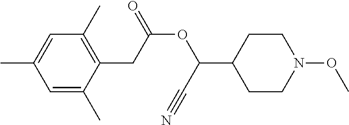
C1=C(C)C(CC(OC(C#N)C2CCN(OC)CC2)=O)=C(C)C=C1C
